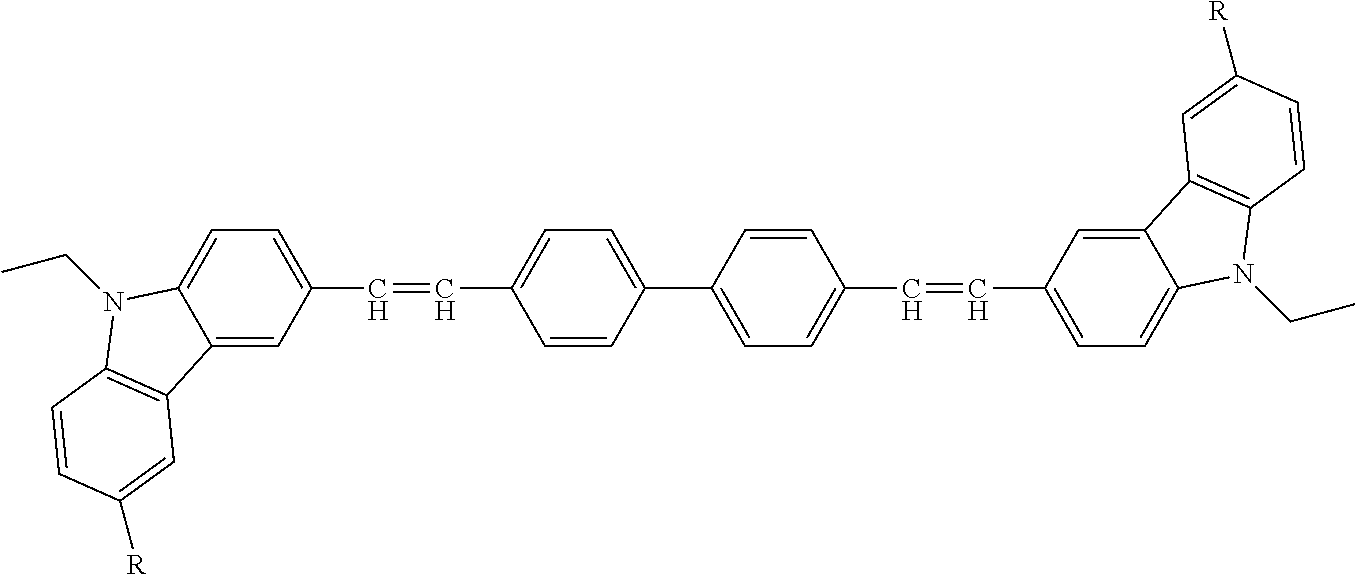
C12=CC(C=CC3=CC=C(C4=CC=C(C=CC5=CC=C6C(=C5)C5=C(N6CC)C=CC([R])=C5)C=C4)C=C3)=CC=C1N(CC)C1=C2C=C([R])C=C1
